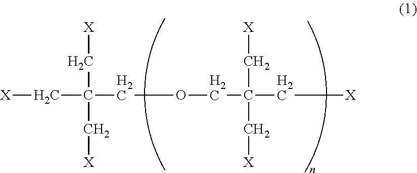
[X]CC(COCC(C[X])(C[X])C[X])(C[X])C[X]
